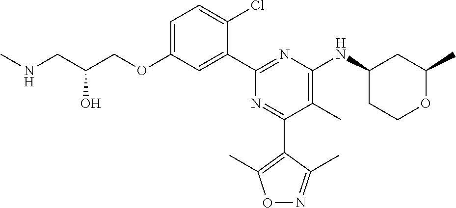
C1=C(OCC(CNC)O)C=C(C2=NC(NC3CC(C)OCC3)=C(C)C(C3=C(C)ON=C3C)=N2)C(Cl)=C1
